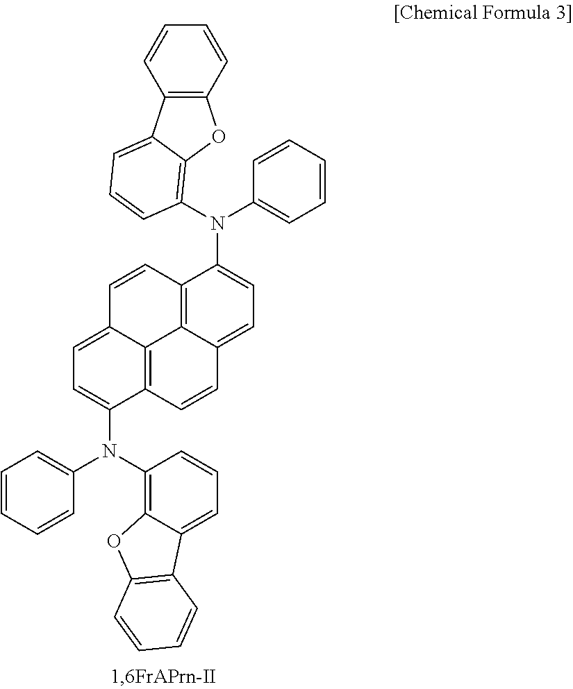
C12=C3C(=CC=C1N(C1=CC=CC=C1)C1=C4C(=CC=C1)C1=C(C=CC=C1)O4)C=CC1=C3C(=CC=C1N(C1=C3C(=CC=C1)C1=C(O3)C=CC=C1)C1=CC=CC=C1)C=C2
